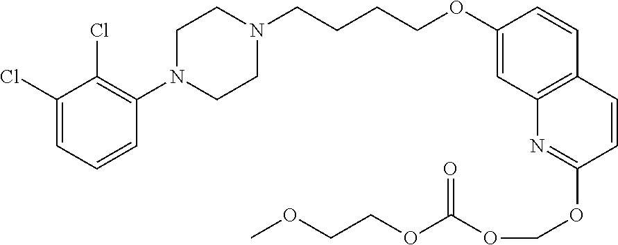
C1(Cl)=CC=CC(N2CCN(CCCCOC3=CC4=C(C=C3)C=CC(OCOC(=O)OCCOC)=N4)CC2)=C1Cl
